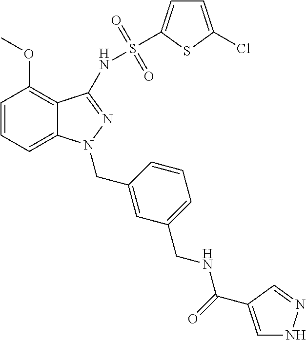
C1=CC=C2C(=C1OC)C(NS(=O)(=O)C1=CC=C(Cl)S1)=NN2CC1=CC(CNC(=O)C2=CNN=C2)=CC=C1
